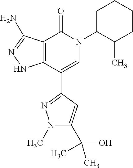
C12=C(C(C3=NN(C)C(C(C)(O)C)=C3)=CN(C3C(C)CCCC3)C1=O)NN=C2N
